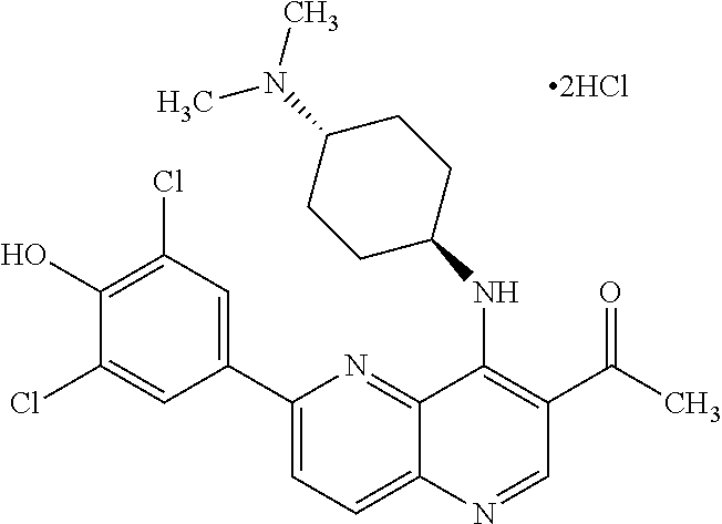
C1(C2=CC(Cl)=C(O)C(Cl)=C2)=CC=C2C(=N1)C(NC1CCC(N(C)C)CC1)=C(C(C)=O)C=N2
